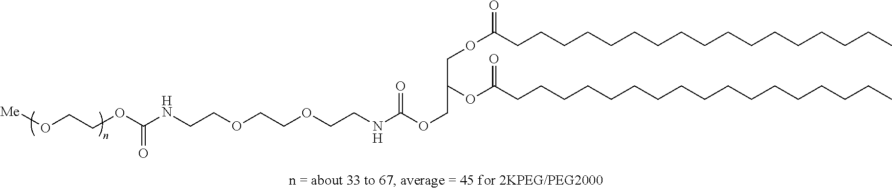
C(C(OC(CCCCCCCCCCCCCCCCC)=O)COC(CCCCCCCCCCCCCCCCC)=O)OC(NCCOCCOCCNC(OCCO[Me])=O)=O
